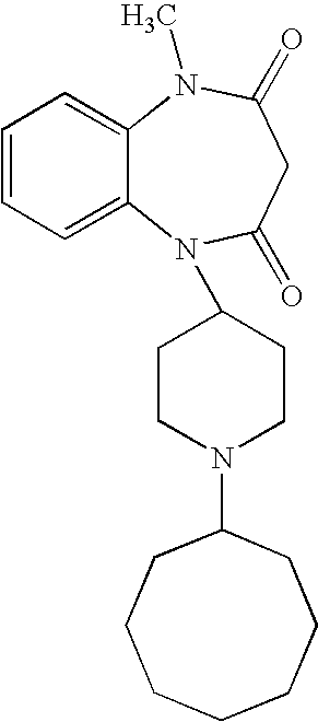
C1=CC=C2C(=C1)N(C)C(=O)CC(=O)N2C1CCN(C2CCCCCCC2)CC1
